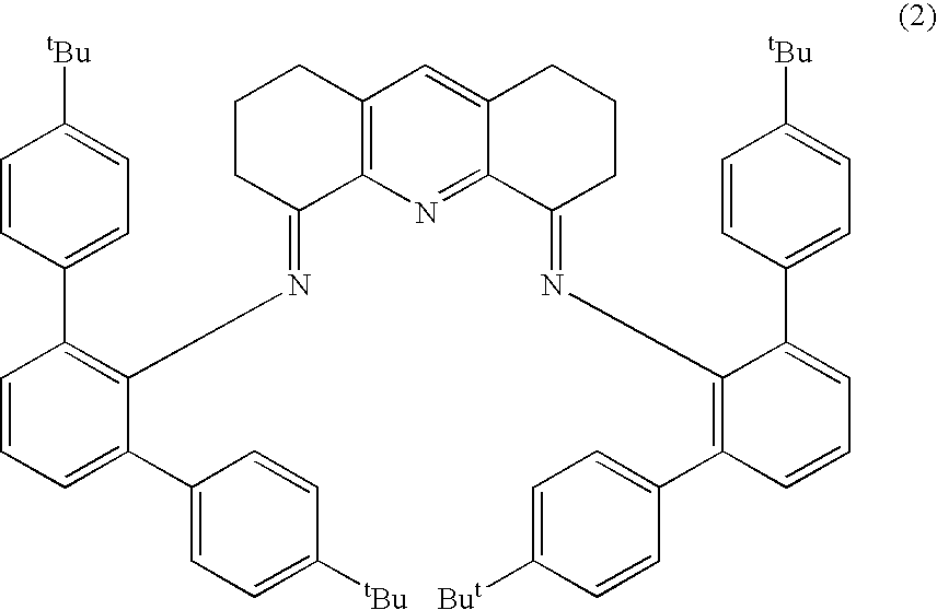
C12=C(N=C3C(=C1)CCCC3=NC1=C(C3=CC=C([But])C=C3)C=CC=C1C1=CC=C([tBu])C=C1)C(=NC1=C(C3=CC=C([tBu])C=C3)C=CC=C1C1=CC=C([tBu])C=C1)CCC2
